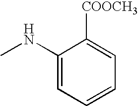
C1(NC)=CC=CC=C1[COOCH3]
